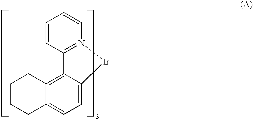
C1=C2C(=C3C(=C1)CCCC3)C1=N(C=CC=C1)[Ir]2
